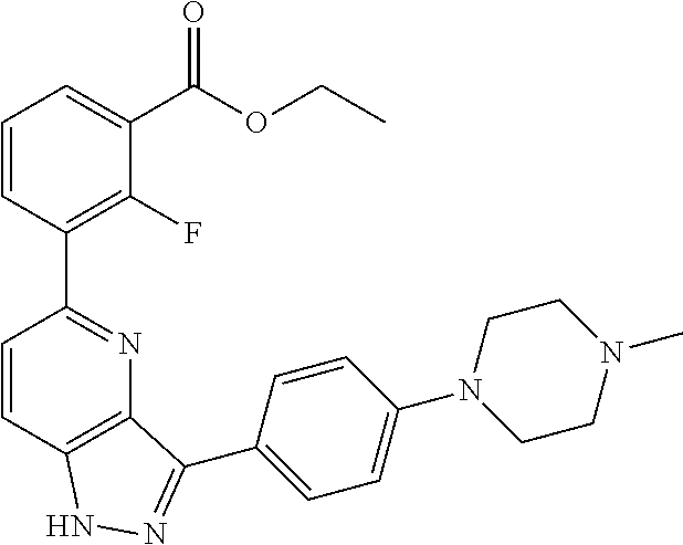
C1=CC2=C(N=C1C1=C(F)C(C(OCC)=O)=CC=C1)C(C1=CC=C(N3CCN(C)CC3)C=C1)=NN2
